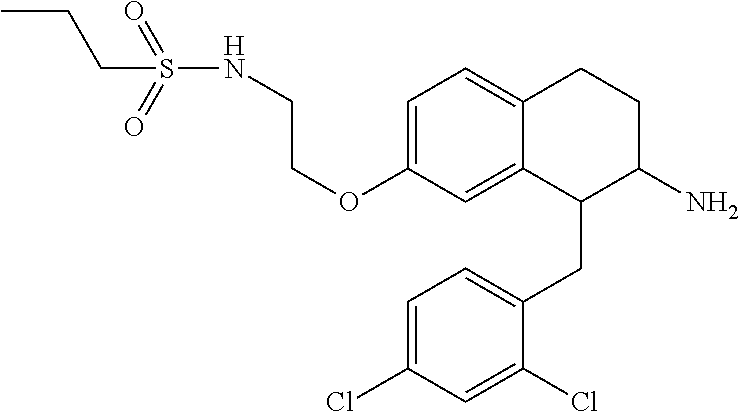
C1=C(OCCNS(=O)(=O)CCC)C=C2C(=C1)CCC(N)C2CC1=CC=C(Cl)C=C1Cl
